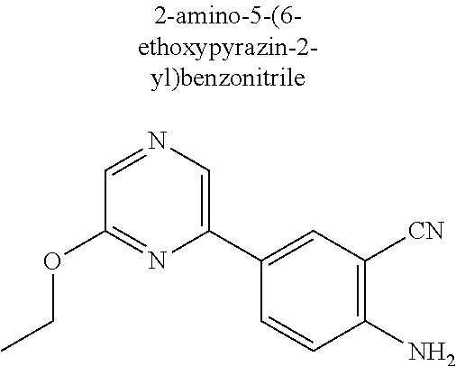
O(C1=NC(C2=CC([CN])=C(N)C=C2)=CN=C1)CC
